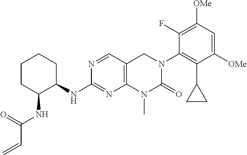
N(C1=NC2=C(C=N1)CN(C1=C(C3CC3)C([OMe])=CC([OMe])=C1F)C(=O)N2C)C1CCCCC1NC(C=C)=O
